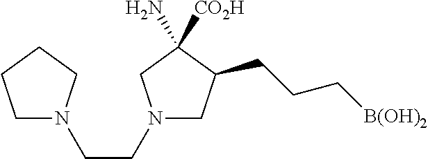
N1(CCN2CCCC2)CC(CCC[B(OH)2])C([CO2H])(N)C1
